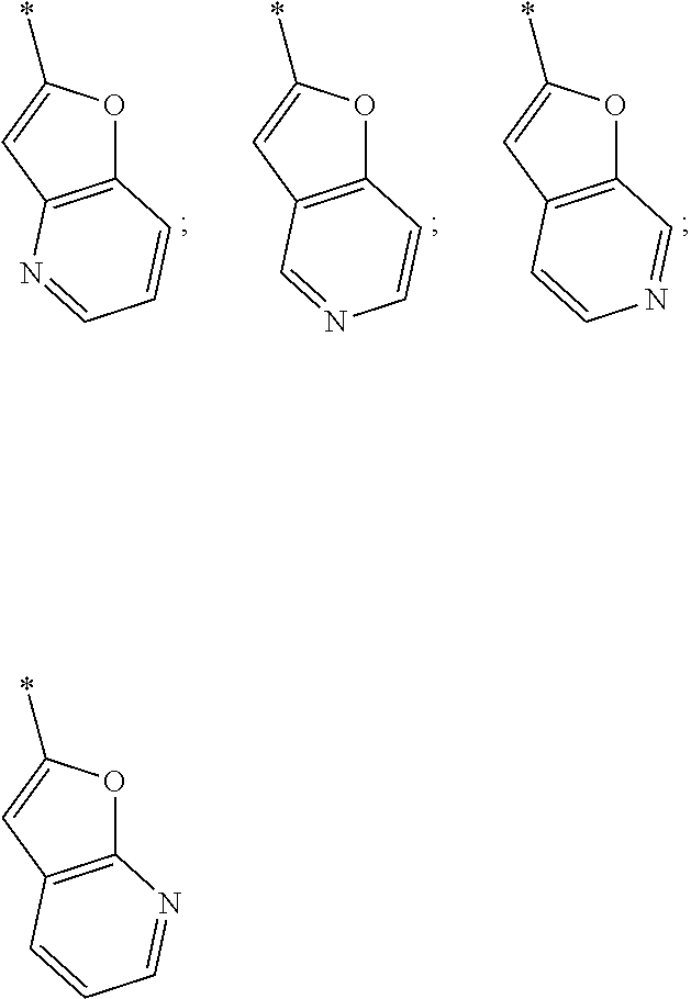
C12=C(C=C(*)O1)C=CC=N2.C12=C(C=C(*)O1)N=CC=C2.C12=C(C=C(*)O1)C=NC=C2.C12=C(C=C(*)O1)C=CN=C2
